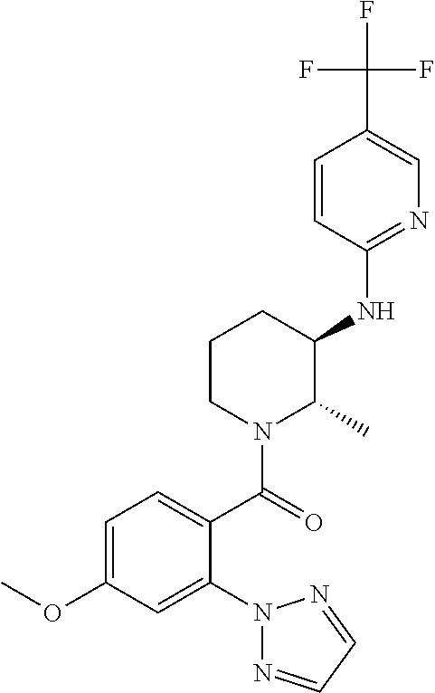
C1=C(OC)C=C(N2N=CC=N2)C(C(=O)N2C(C)C(NC3=NC=C(C(F)(F)F)C=C3)CCC2)=C1
